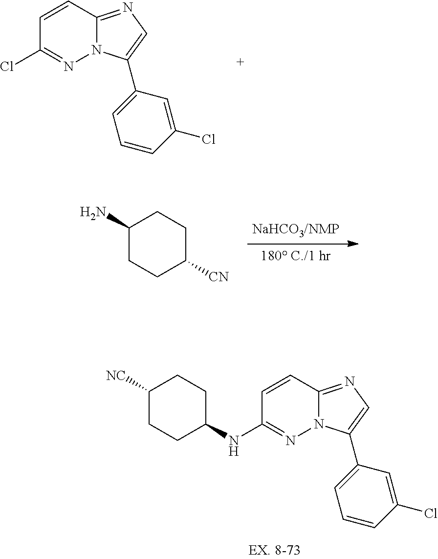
C1=CC2=NC=C(C3=CC=CC(Cl)=C3)N2N=C1Cl.C1(N)CCC([CN])CC1.C1=CC2=NC=C(C3=CC=CC(Cl)=C3)N2N=C1NC1CCC([NC])CC1
